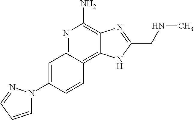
C1=C(N2C=CC=N2)C=CC2=C3C(=C(N)N=C12)N=C(CNC)N3
